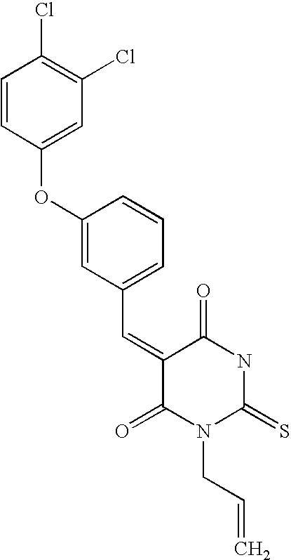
C1=CC(OC2=CC(C=C3C(=O)N(CC=C)C(=S)NC3=O)=CC=C2)=CC(Cl)=C1Cl
